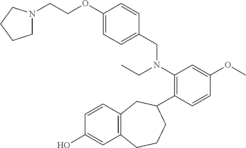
C12=C(C=CC(O)=C1)CC(C1=C(N(CC)CC3=CC=C(OCCN4CCCC4)C=C3)C=C(OC)C=C1)CCC2
